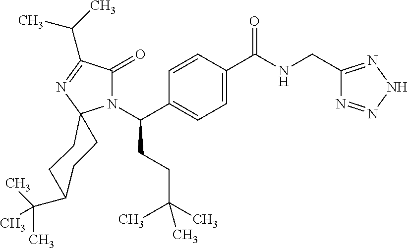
C1C(C(C)(C)C)CCC2(C1)N(C(CCC(C)(C)C)C1=CC=C(C(=O)NCC3=NNN=N3)C=C1)C(=O)C(C(C)C)=N2
